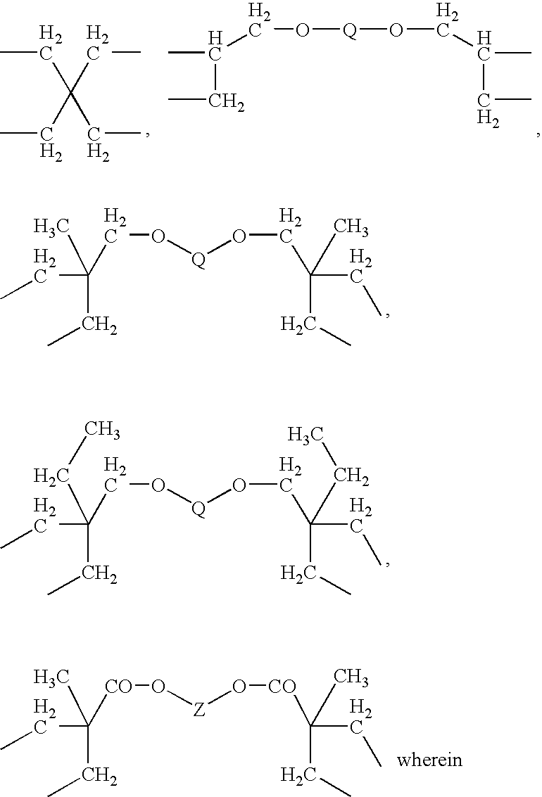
CCC(CC)(CC)CC.CC(CC)CO[Q]OCC(C)CC.CCC(CC)(CO[Q]OCC(CC)(C)CC)C.CCC(CC)(CO[Q]OCC(CC)(CC)CC)CC.CCC(CC)([CO]O[Z]O[CO]C(CC)(C)CC)C
